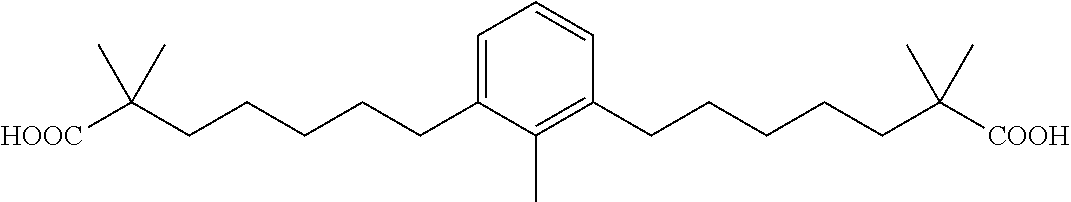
C1=C(CCCCCC([HOOC])(C)C)C(C)=C(CCCCCC([COOH])(C)C)C=C1
